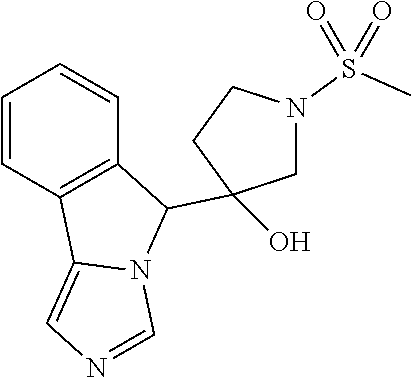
C1=CC2=C(C=C1)C(C1(O)CN(S(C)(=O)=O)CC1)N1C2=CN=C1
